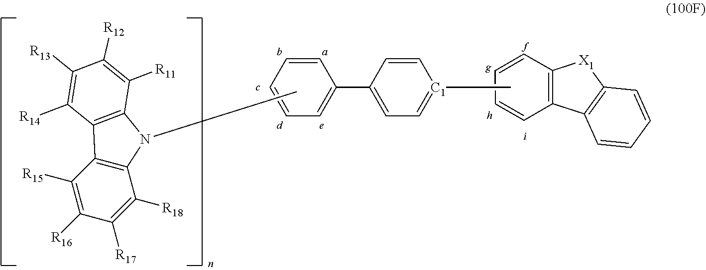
C12=C(C([R15])=C([R16])C([R17])=C1[R18])C1=C(N2C)C([R11])=C([R12])C([R13])=C1[R14].C1=CC=CC=C1C1=CC=[C1](C)C=C1.[X1]1C2=C(C=CC=C2)C2=C1C=CC=C2
